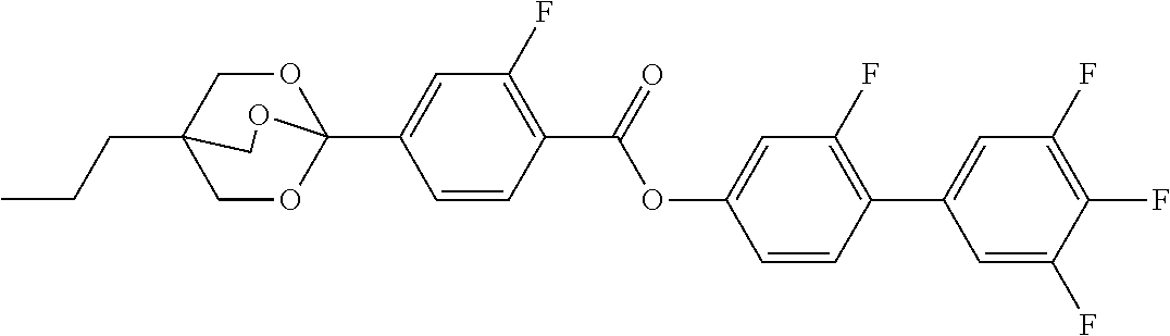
CCCC12COC(C3=CC(F)=C(C(OC4=CC(F)=C(C5=CC(F)=C(F)C(F)=C5)C=C4)=O)C=C3)(OC1)OC2
